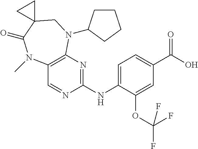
OC(C1=CC=C(NC2=NC3=C(C=N2)N(C)C(=O)C2(CN3C3CCCC3)CC2)C(OC(F)(F)F)=C1)=O
